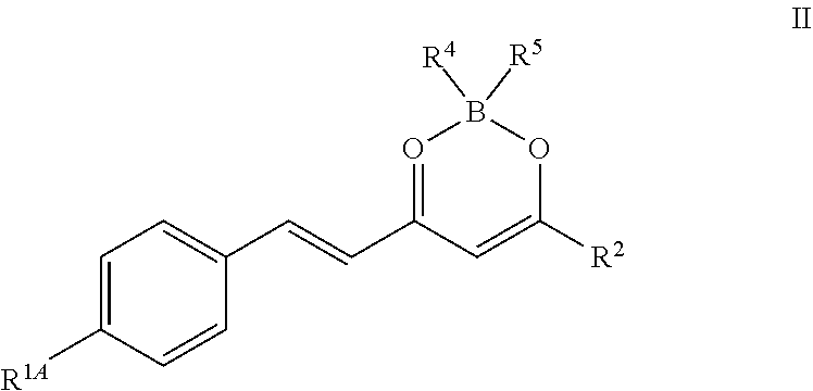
C1([R2])=CC(C=CC2=CC=C([R1A])C=C2)=OB([R5])([R4])O1
